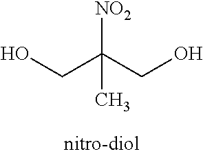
OCC(CO)([NO2])C
